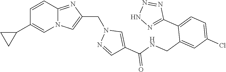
N12C(=NC(CN3N=CC(C(NCC4=CC(Cl)=CC=C4C4=NNN=N4)=O)=C3)=C1)C=CC(C1CC1)=C2
